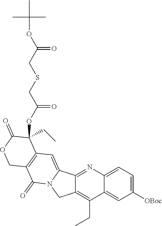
C12=CC([OBoc])=CC=C1N=C1C3=CC4=C(C(=O)N3CC1=C2CC)COC(=O)C4(CC)OC(=O)CSCC(OC(C)(C)C)=O
